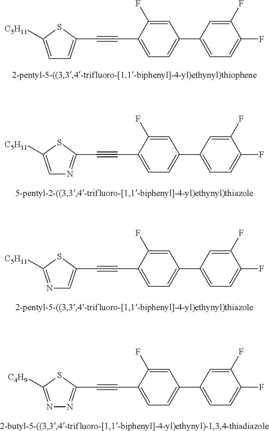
C1=C(F)C(C#CC2=CC=C([C5H11])S2)=CC=C1C1=CC=C(F)C(F)=C1.C1=C(F)C(C#CC2=NC=C([C5H11])S2)=CC=C1C1=CC=C(F)C(F)=C1.C1=C(F)C(C#CC2=CN=C([C5H11])S2)=CC=C1C1=CC=C(F)C(F)=C1.C1=C(F)C(C#CC2=NN=C([C4H9])S2)=CC=C1C1=CC=C(F)C(F)=C1
